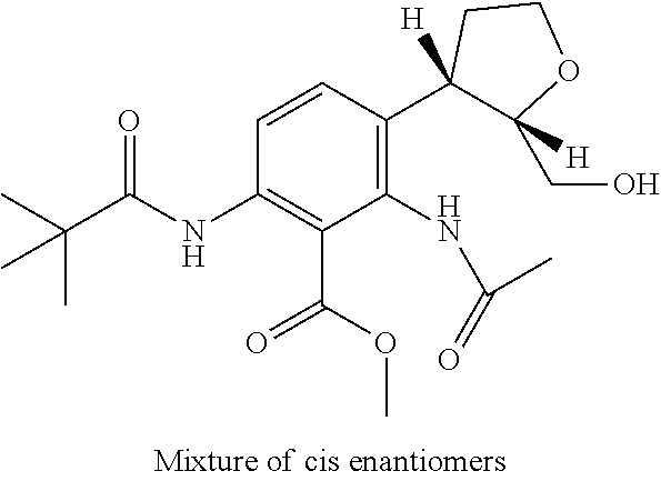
C1(NC(C(C)(C)C)=O)=C(C(=O)OC)C(NC(=O)C)=C(C2([H])C([H])(CO)OCC2)C=C1
